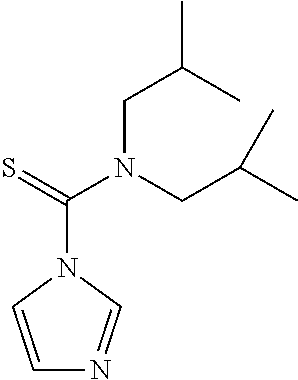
C1=CN(C(=S)N(CC(C)C)CC(C)C)C=N1
